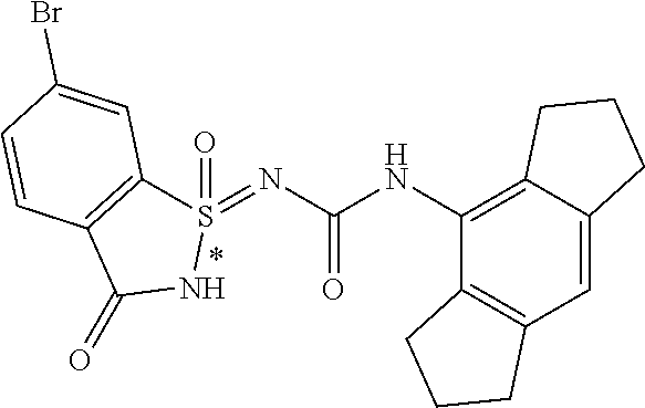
C12=C(C=C3C(=C1NC(=O)N=S1(=O)C4=C(C(=O)N1)C=CC(Br)=C4)CCC3)CCC2
